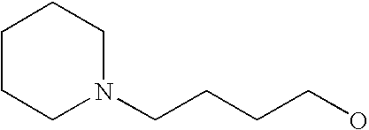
N1(CCCCO)CCCCC1
